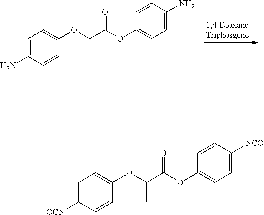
C1=C(N)C=CC(OC(C(OC2=CC=C(N)C=C2)=O)C)=C1.C1=C([OCN])C=CC(OC(C(OC2=CC=C([NCO])C=C2)=O)C)=C1
